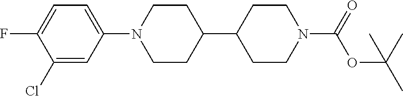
C1(Cl)=CC(N2CCC(C3CCN(C(=O)OC(C)(C)C)CC3)CC2)=CC=C1F
